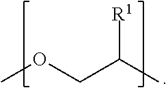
C(C([R1])C)OC
